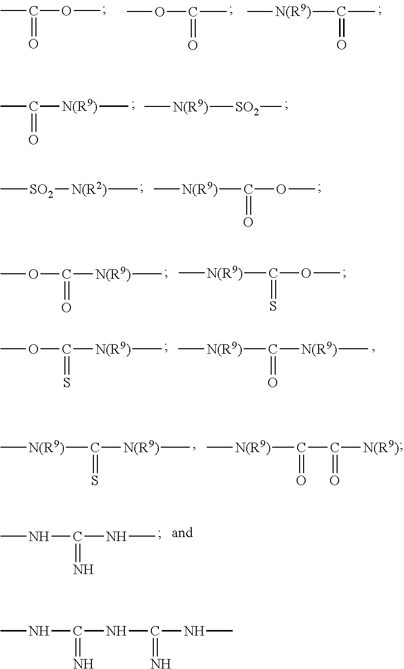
CC(OC)=O.COC(=O)C.C[N(R9)]C(C)=O.CC([N(R9)]C)=O.C[N(R9)][SO2]C.C[SO2][N(R2)]C.C[N(R9)]C(OC)=O.COC(=O)[N(R9)]C.C[N(R9)]C(OC)=S.COC([N(R9)]C)=S.C[N(R9)]C([N(R9)]C)=O.C[N(R9)]C([N(R9)]C)=S.C[N(R9)]C(C([N(R9)])=O)=O.CNC(NC)=N.CNC(NC(NC)=N)=N
